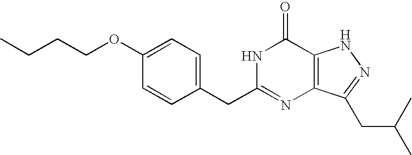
C1=C(CC2=NC3=C(C(=O)N2)NN=C3CC(C)C)C=CC(OCCCC)=C1
